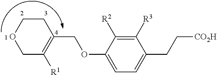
C1([R3])=C([R2])C(OCC2=C([R1])COCC2)=CC=C1CC[CO2H]
